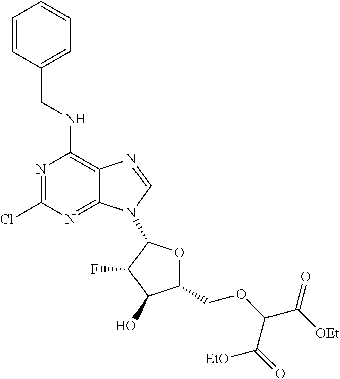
N1=C(Cl)N=C2C(=C1NCC1=CC=CC=C1)N=CN2C1OC(COC(C([OEt])=O)C(=O)[EtO])C(O)C1F
